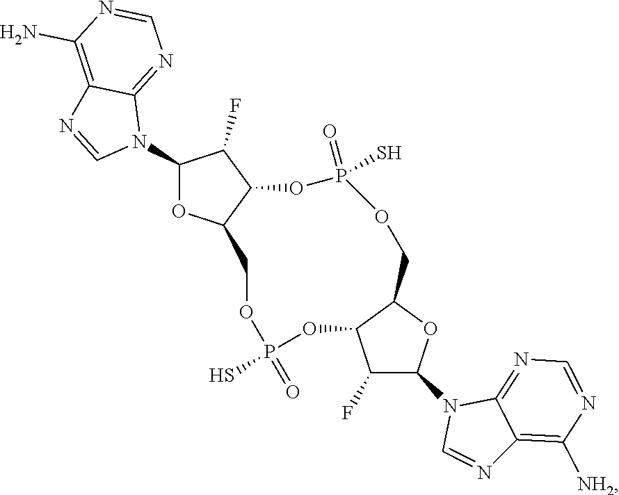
C1(N2C3=NC=NC(N)=C3N=C2)OC2C(C1F)OP(S)(=O)OCC1OC(N3C=NC4=C([NH2])N=CN=C34)C(F)C1OP(S)(=O)OC2
